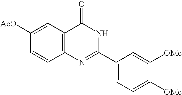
C1=CC([AcO])=CC2=C1N=C(C1=CC=C([OMe])C([OMe])=C1)NC2=O
